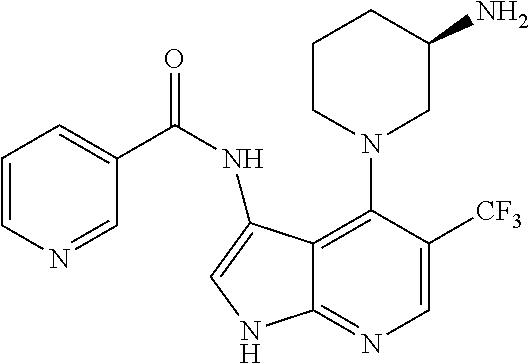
C1=C([CF3])C(N2CC(N)CCC2)=C2C(=N1)NC=C2NC(=O)C1=CC=CN=C1
